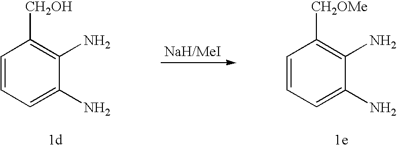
C1=CC=C(N)C(N)=C1[CH2OH].C1=CC=C(N)C(N)=C1[CH2OMe]
